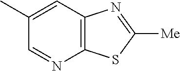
C12=C(C=C(C)C=N1)N=C([Me])S2
